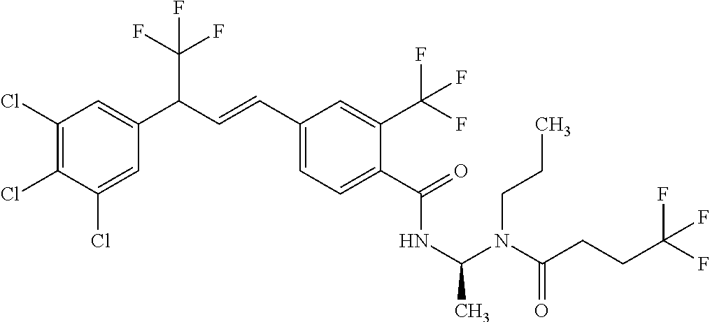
C1(Cl)=C(Cl)C(Cl)=CC(C(C=CC2=CC=C(C(=O)NC(N(C(CCC(F)(F)F)=O)CCC)C)C(C(F)(F)F)=C2)C(F)(F)F)=C1
